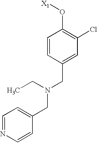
C1=CC(CN(CC2=CC=NC=C2)CC)=CC(Cl)=C1O[X1]
